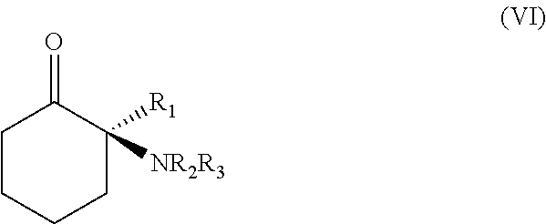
C1C(=O)C([NR2R3])([R1])CCC1
